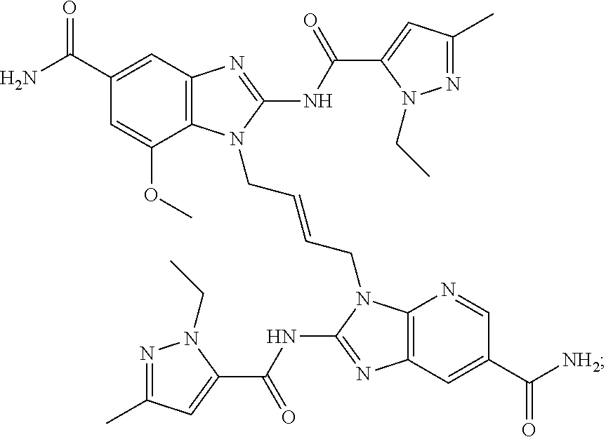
C12=C(C=C(C(N)=O)C=C1OC)N=C(NC(C1=CC(C)=NN1CC)=O)N2CC=CCN1C2=C(N=C1NC(C1=CC(C)=NN1CC)=O)C=C(C([NH2])=O)C=N2
